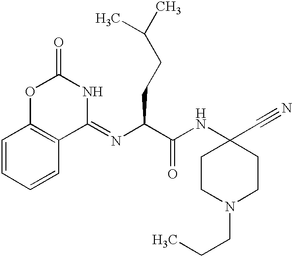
C1=CC=CC2=C1OC(=O)NC2=NC(C(NC1(C#N)CCN(CCC)CC1)=O)CCC(C)C
